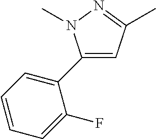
C1(C2=CC=CC=C2F)=CC(C)=NN1C
